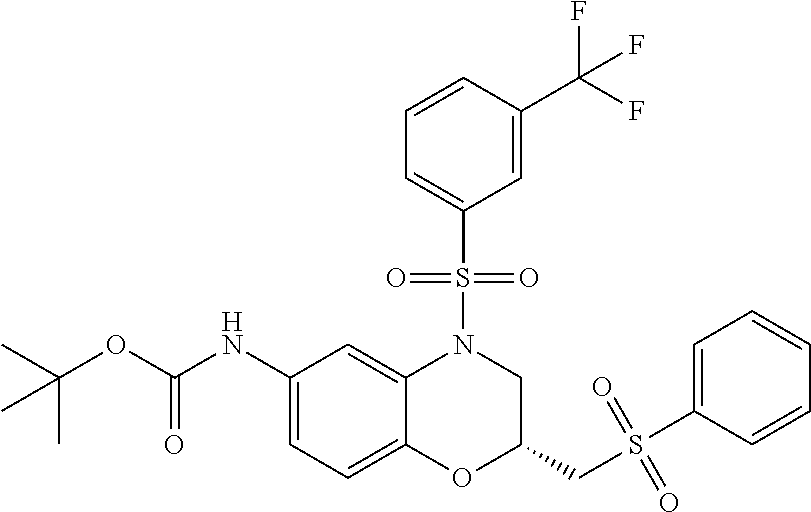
C1(NC(OC(C)(C)C)=O)=CC=C2C(=C1)N(S(C1=CC=CC(C(F)(F)F)=C1)(=O)=O)CC(CS(C1=CC=CC=C1)(=O)=O)O2
